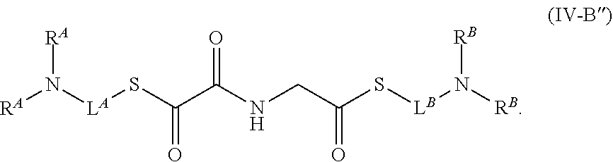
[RA]N([LA]SC(C(NCC(S[LB]N([RB])[RB])=O)=O)=O)[RA]
